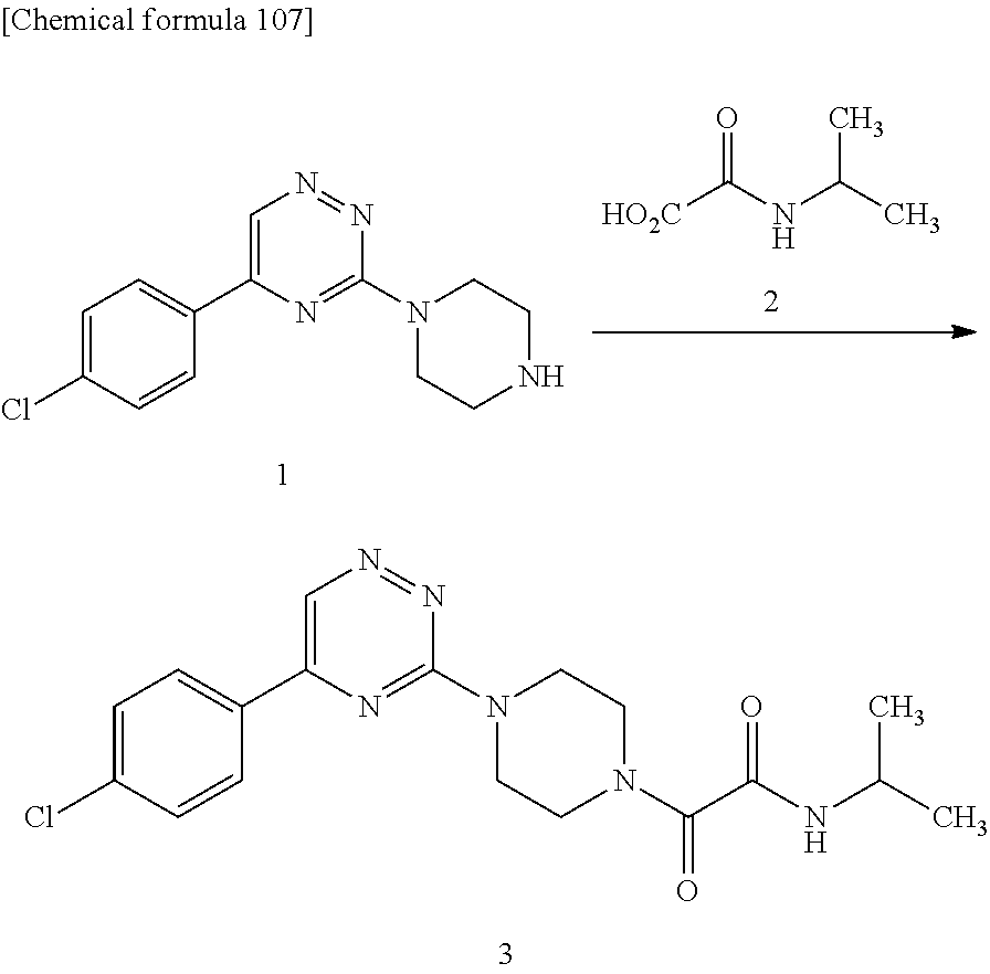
C1=C(C2=CC=C(Cl)C=C2)N=C(N2CCN(C(C(NC(C)C)=O)=O)CC2)N=N1.[HO2C]C(NC(C)C)=O.C1=C(C2=CC=C(Cl)C=C2)N=C(N2CCNCC2)N=N1
